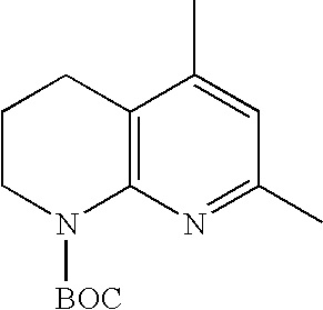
C12=C(N=C(C)C=C1C)N([BOC])CCC2
